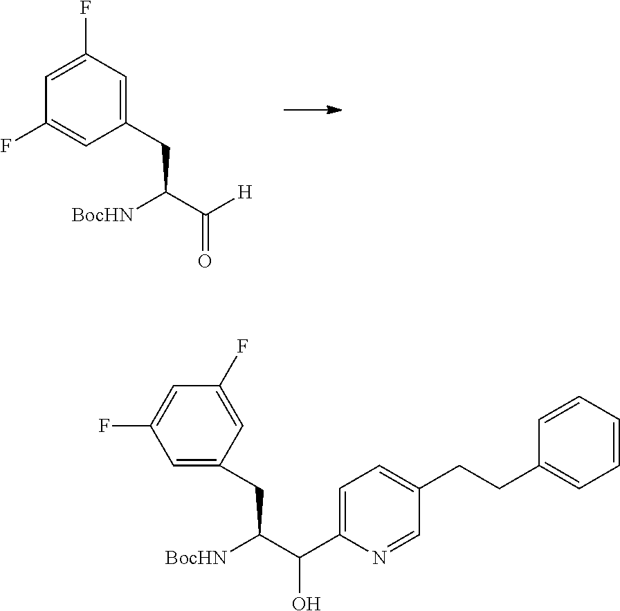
C1(F)=CC(F)=CC(CC(C([H])=O)[BocHN])=C1.N1=CC(CCC2=CC=CC=C2)=CC=C1C(C([BocHN])CC1=CC(F)=CC(F)=C1)O
